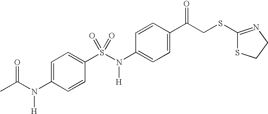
C1=CC(C(CSC2=NCCS2)=O)=CC=C1N(S(=O)(C1=CC=C(N(C(C)=O)[H])C=C1)=O)[H]
